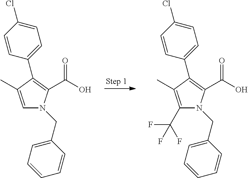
C1=C(C)C(C2=CC=C(Cl)C=C2)=C(C(O)=O)N1CC1=CC=CC=C1.C1(C(F)(F)F)=C(C)C(C2=CC=C(Cl)C=C2)=C(C(O)=O)N1CC1=CC=CC=C1
